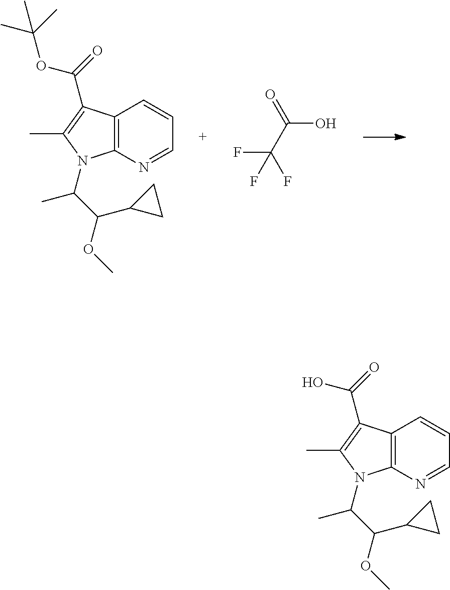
C12=C(N=CC=C1)N(C(C(OC)C1CC1)C)C(C)=C2C(=O)OC(C)(C)C.O=C(C(F)(F)F)O.C12=C(N=CC=C1)N(C(C(OC)C1CC1)C)C(C)=C2C(=O)O
